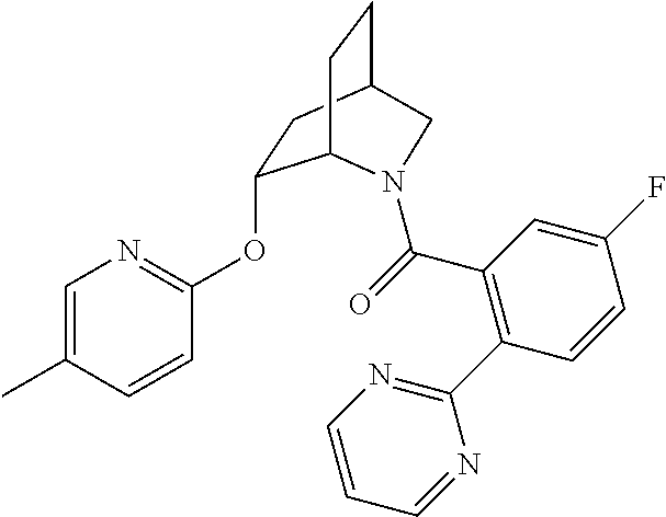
C1=C(C)C=CC(OC2CC3CCC2N(C(=O)C2=C(C4=NC=CC=N4)C=CC(F)=C2)C3)=N1
